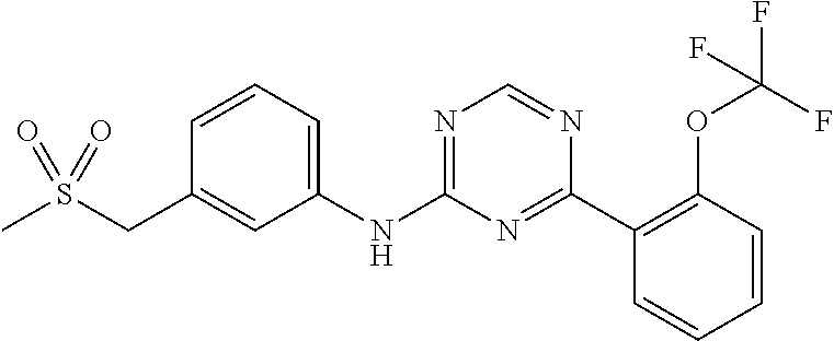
C1(NC2=NC=NC(C3=C(OC(F)(F)F)C=CC=C3)=N2)=CC=CC(CS(C)(=O)=O)=C1
